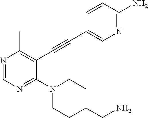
N1=CN=C(N2CCC(CN)CC2)C(C#CC2=CN=C(N)C=C2)=C1C
